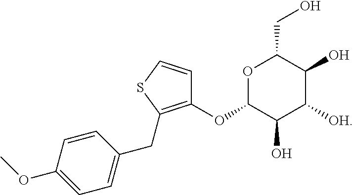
O1C(OC2=C(CC3=CC=C(OC)C=C3)SC=C2)C(O)C([OH])C(O)C1CO
